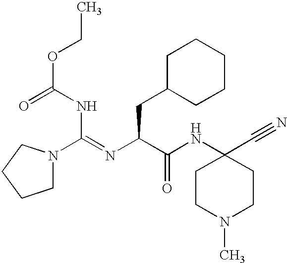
C1N(C(NC(=O)OCC)=NC(C(NC2(C#N)CCN(C)CC2)=O)CC2CCCCC2)CCC1
